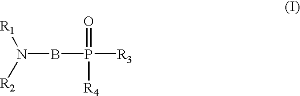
[R1]N([R2])BP(=O)([R4])[R3]
